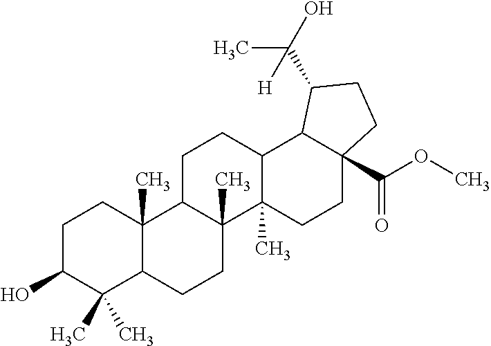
C1C(O)C(C)(C)C2C(C)(C1)C1C(C)(CC2)C2(C)C(CC1)C1C(C(OC)=O)(CC2)CCC1C(C)(O)[H]
